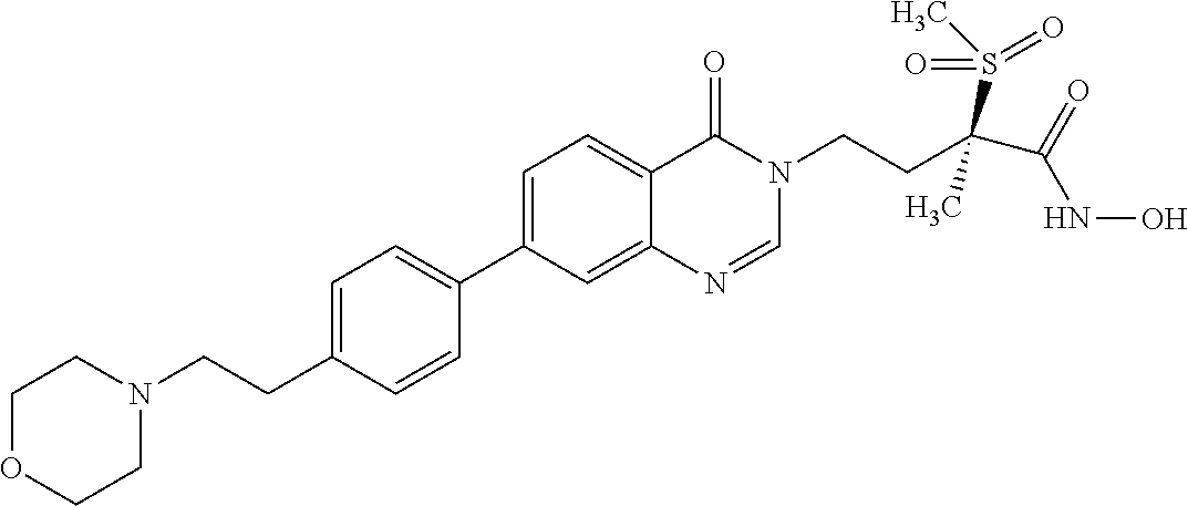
C1=C(CCN2CCOCC2)C=CC(C2=CC=C3C(=C2)N=CN(CCC(C(=O)NO)(S(C)(=O)=O)C)C3=O)=C1
